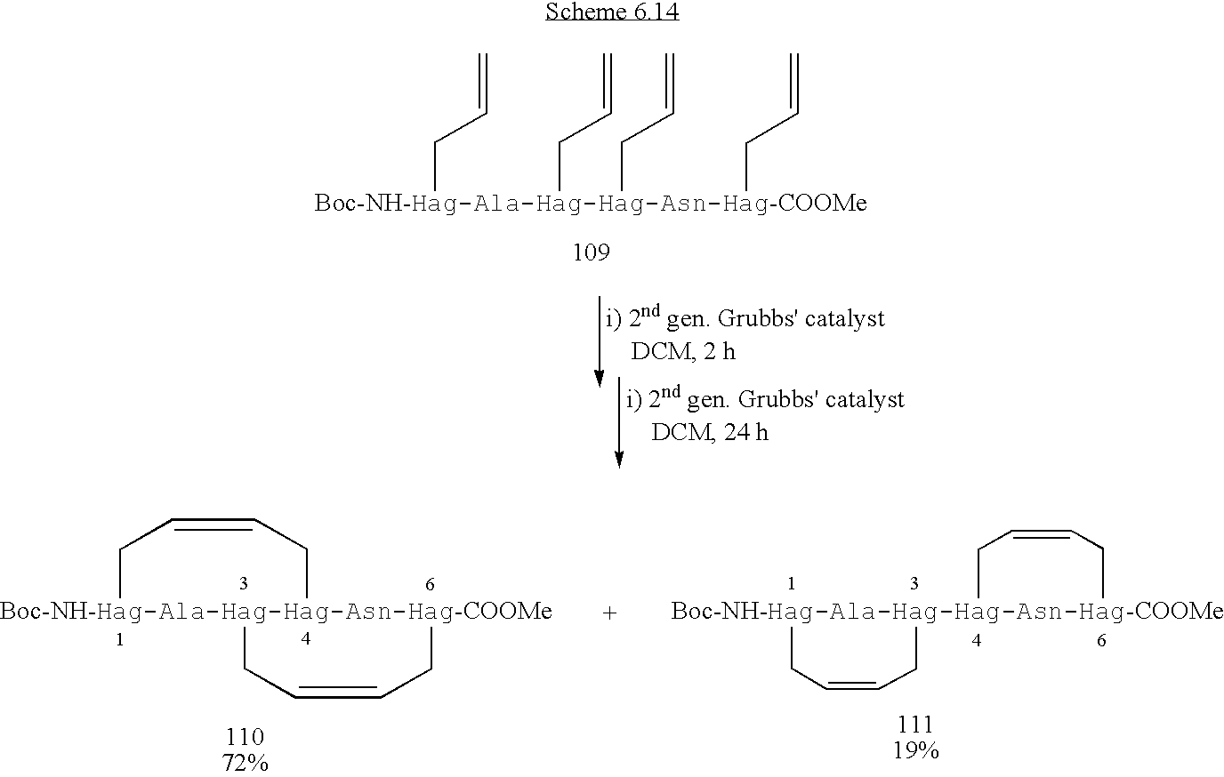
[Boc-NH-Hag-Ala-Hag-Hag-Asn-Hag-COOMe]12(CC=CC1)CC=CC2.[Boc-NH-Hag-Ala-Hag-Hag-Asn-Hag-COOMe]12(CC=CC1)CC=CC2.[Boc-NH-Hag-Ala-Hag-Hag-Asn-Hag-COOMe](CC=C)(CC=C)(CC=C)CC=C
